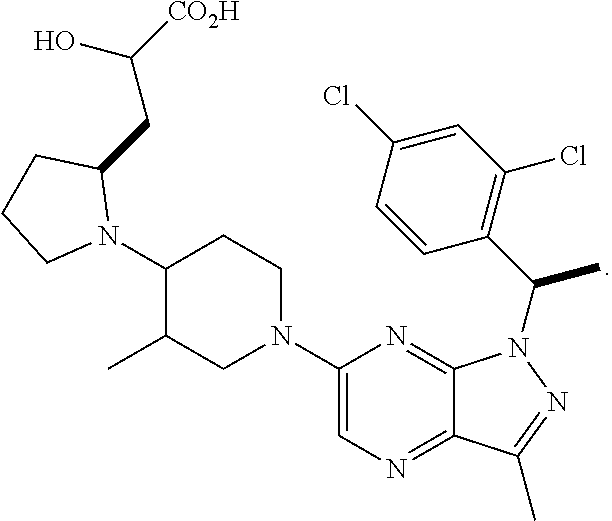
C1(N2C(CC([CO2H])O)CCC2)C(C)CN(C2=CN=C3C(=N2)N(C(C)C2=C(Cl)C=C(Cl)C=C2)N=C3C)CC1
